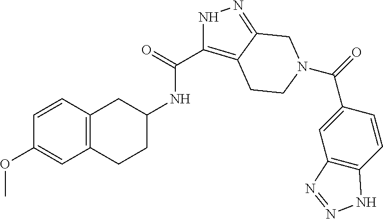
C1=CC(OC)=CC2=C1CC(NC(=O)C1=C3C(=NN1)CN(C(=O)C1=CC4=C(C=C1)NN=N4)CC3)CC2
